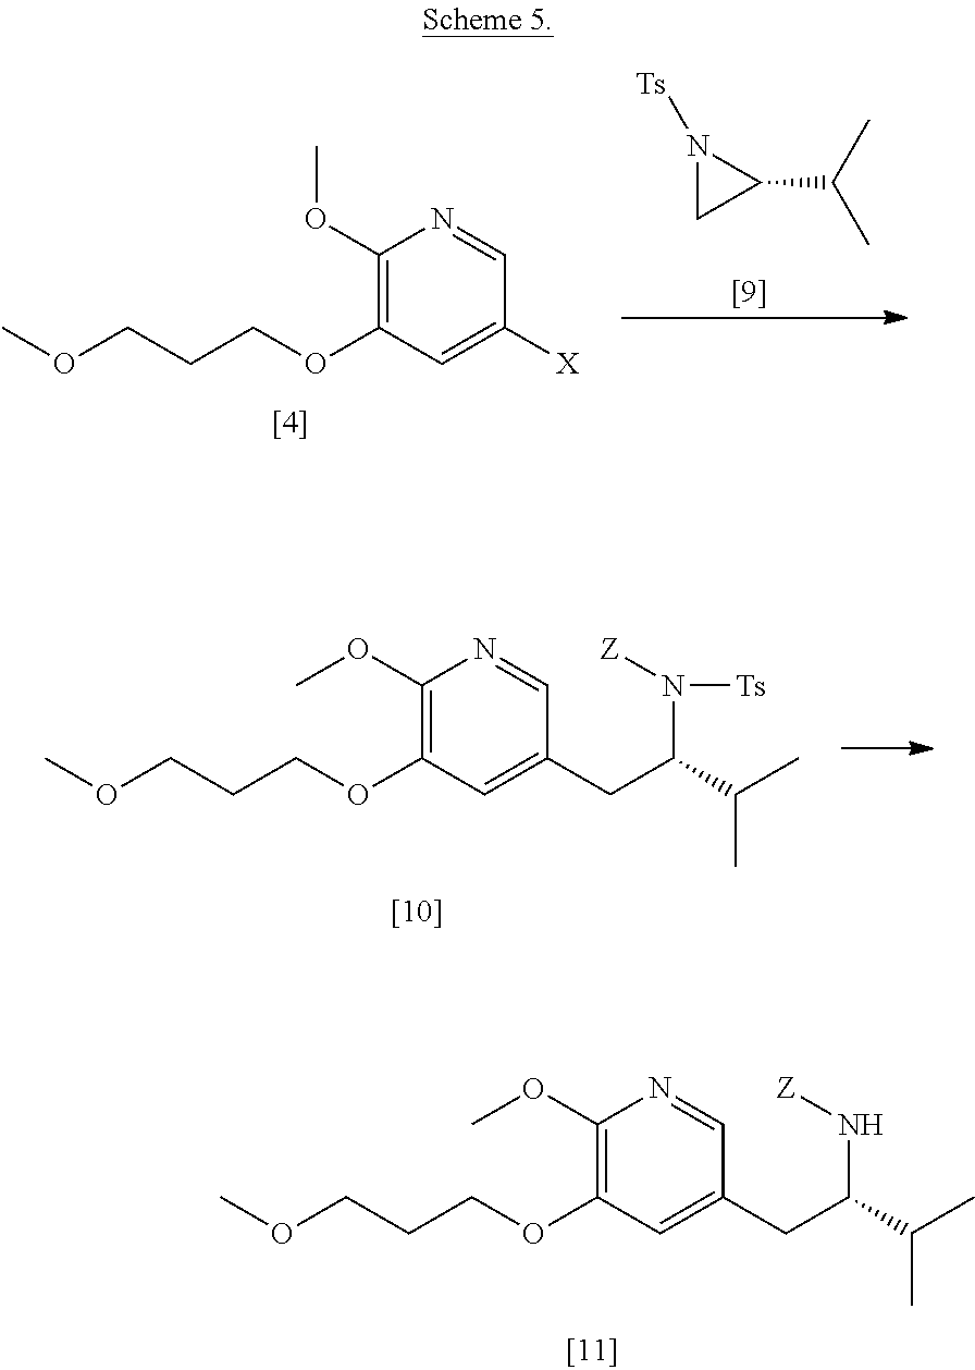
C1(OC)=C(OCCCOC)C=C(CC(C(C)C)N[Z])C=N1.C1(OC)=C(OCCCOC)C=C([X])C=N1.C1(C(C)C)N([Ts])C1.C1(OC)=C(OCCCOC)C=C(CC(C(C)C)N([Z])[Ts])C=N1
